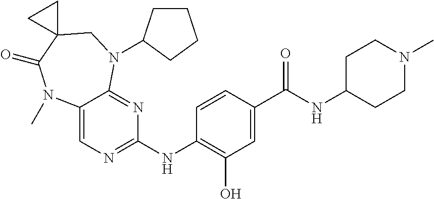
C1(NC2=NC=C3C(=N2)N(C2CCCC2)CC2(C(=O)N3C)CC2)=C(O)C=C(C(NC2CCN(C)CC2)=O)C=C1
